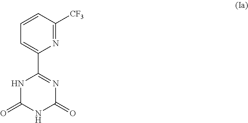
N1=C([CF3])C=CC=C1C1=NC(=O)NC(=O)N1
